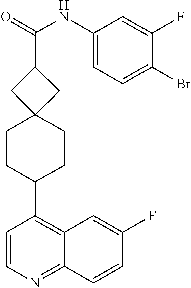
C1=CN=C2C(=C1C1CCC3(CC1)CC(C(=O)NC1=CC=C(Br)C(F)=C1)C3)C=C(F)C=C2
